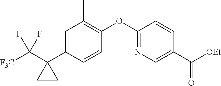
C1=C(C2(C([F3C])(F)F)CC2)C=CC(OC2=NC=C(C([OEt])=O)C=C2)=C1C
